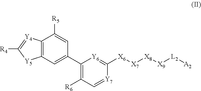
[X7]([X6]C1=[Y6]C(C2=CC3=C([Y4]=C([R4])[Y5]3)C([R5])=C2)=C([R6])C=[Y7]1)[X8][X9][L2][A2]
